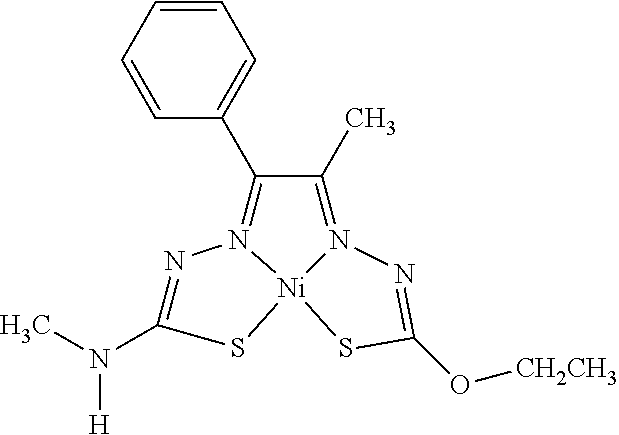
N1=C(N(C)[H])S[Ni]23N1=C(C1=CC=CC=C1)C(C)=N2N=C(O[CH2CH3])S3
